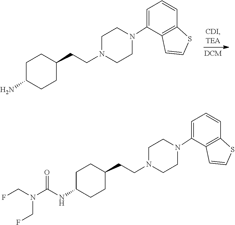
C12=C(C=CC=C1N1CCN(CCC3CCC(N)CC3)CC1)SC=C2.N(CF)(C(=O)NC1CCC(CCN2CCN(C3=CC=CC4=C3C=CS4)CC2)CC1)CF
